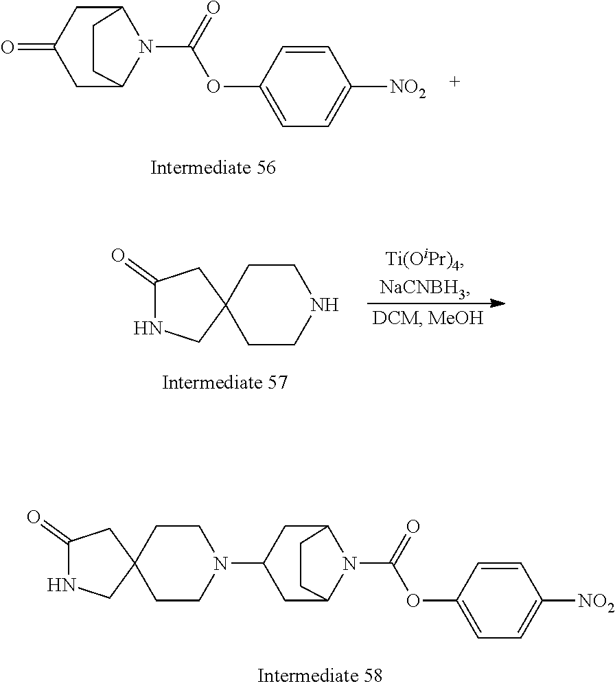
C12CC(=O)CC(N1C(=O)OC1=CC=C([NO2])C=C1)CC2.C1(=O)NCC2(C1)CCNCC2.C1(=O)NCC2(C1)CCN(C1CC3N(C(=O)OC4=CC=C([NO2])C=C4)C(C1)CC3)CC2
